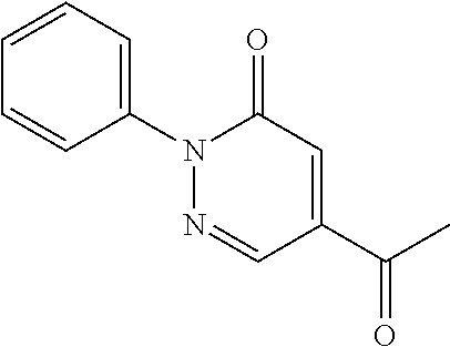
C1=C(C(C)=O)C=NN(C2=CC=CC=C2)C1=O
